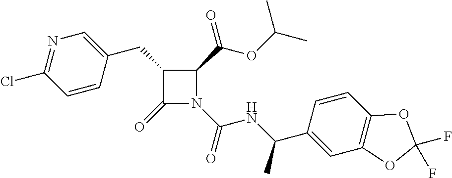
C1(CC2=CN=C(Cl)C=C2)C(=O)N(C(NC(C2=CC3=C(C=C2)OC(F)(F)O3)C)=O)C1C(=O)OC(C)C
